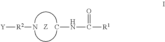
[Y][R2]N.CNC([R1])=O
